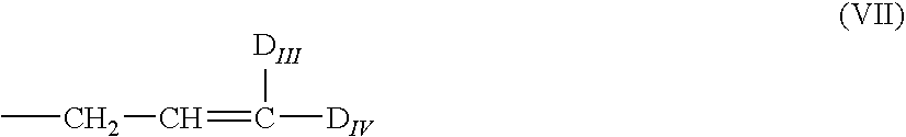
CCC=C([DIV])[DIII]
